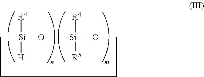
[R4][Si]1([H])O[Si]([R4])([R5])OCCCC1
